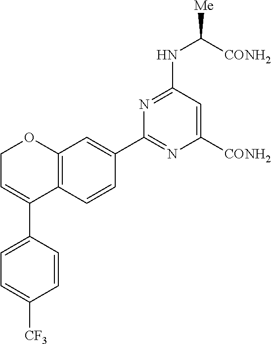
C12=C(C=CC(C3=NC([CONH2])=CC(NC([Me])[CONH2])=N3)=C1)C(C1=CC=C([CF3])C=C1)=CCO2
